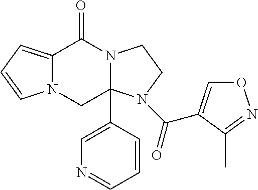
C12=CC=CN1CC1(C3=CN=CC=C3)N(C2=O)CCN1C(=O)C1=CON=C1C
